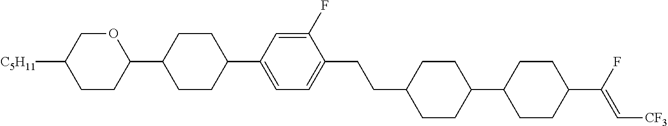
C1CC(C2CCC(C3=CC=C(CCC4CCC(C5CCC(C(F)=C[CF3])CC5)CC4)C(F)=C3)CC2)OCC1[C5H11]
